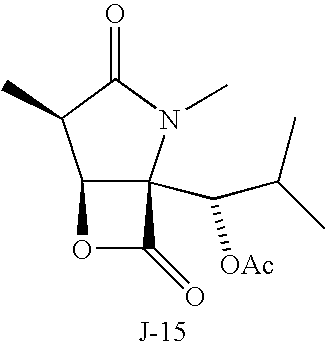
C12C(C([OAc])C(C)C)(N(C)C(=O)C1C)C(=O)O2
